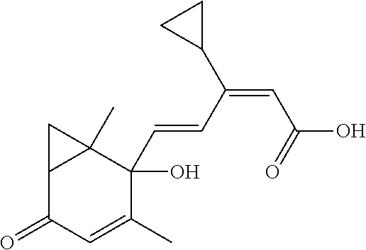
C12C(C)(C(O)(C=CC(=CC(=O)O)C3CC3)C(C)=CC1=O)C2
